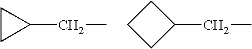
C1CC1CC.C1(CC)CCC1
